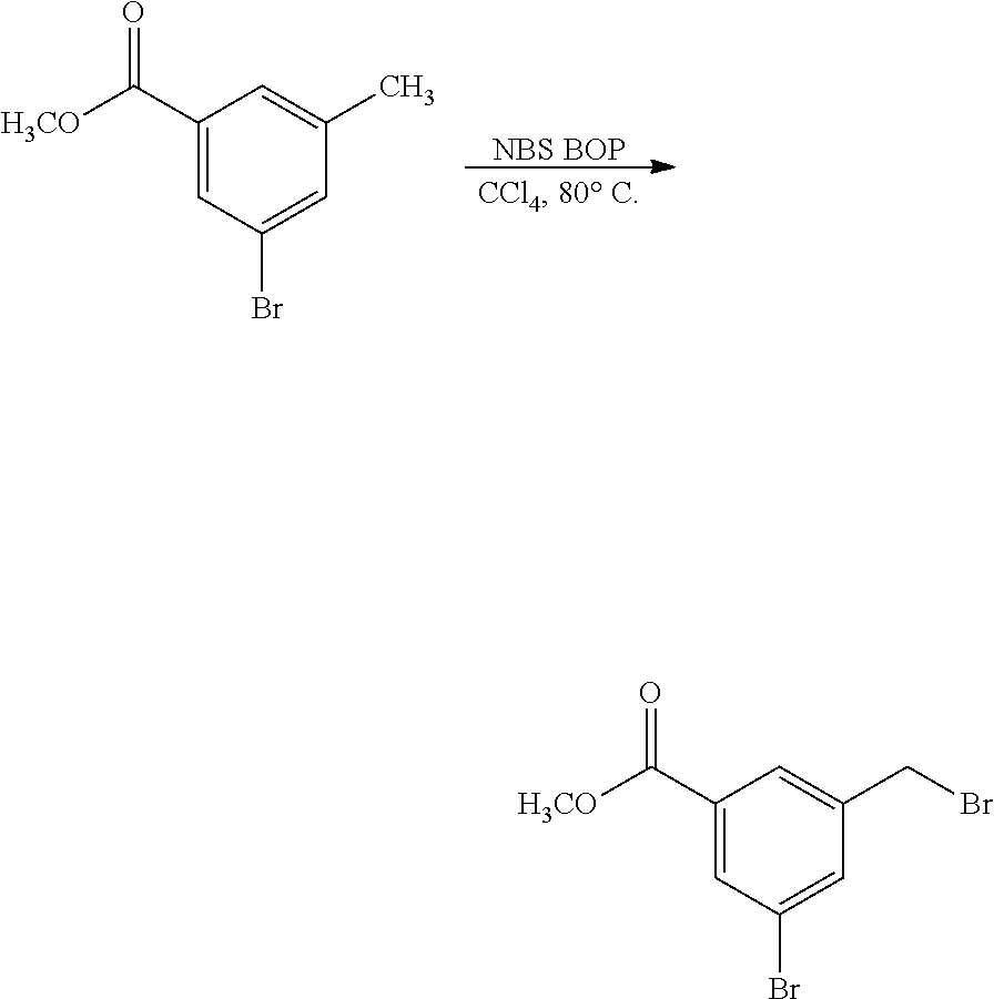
C1(C(=O)[H3CO])=CC(Br)=CC(CBr)=C1.C1(C(=O)[H3CO])=CC(Br)=CC(C)=C1.[NBS BOP]
